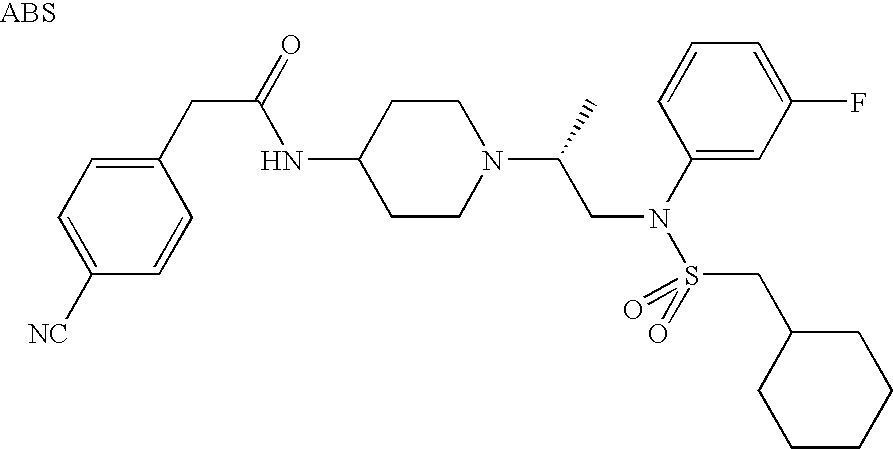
N(C1CCN(C(CN(C2=CC(F)=CC=C2)S(CC2CCCCC2)(=O)=O)C)CC1)C(CC1=CC=C([NC])C=C1)=O
